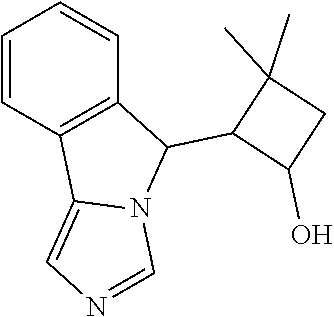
C1=CC2=C(C=C1)C(C1C(O)CC1(C)C)N1C2=CN=C1
